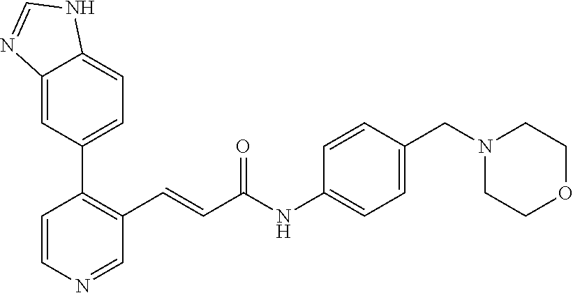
C1(C2=C(C=CC(NC3=CC=C(CN4CCOCC4)C=C3)=O)C=NC=C2)=CC=C2C(=C1)N=CN2
